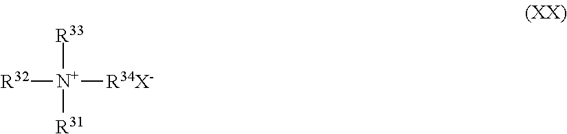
[R33][N+]([R32])([R31])[R34X-]
